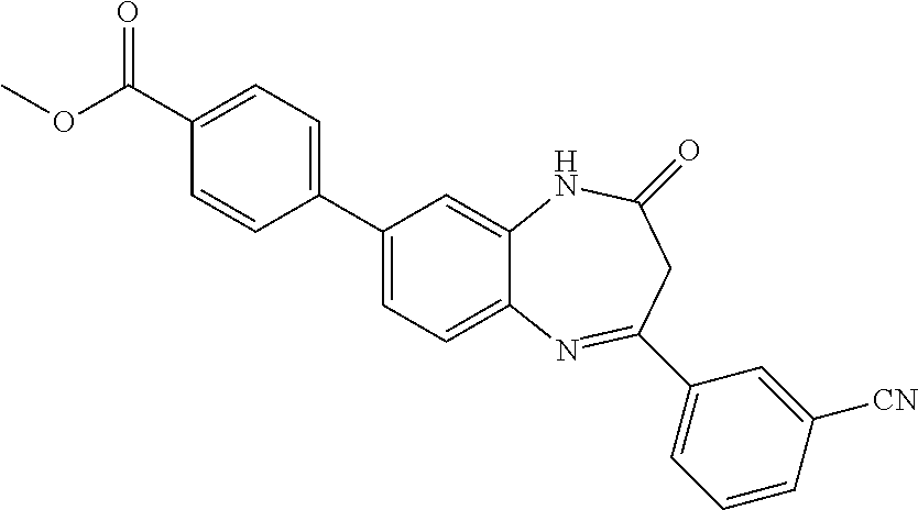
C1(C2=CC=C3C(=C2)NC(=O)CC(C2=CC=CC([CN])=C2)=N3)=CC=C(C(OC)=O)C=C1
